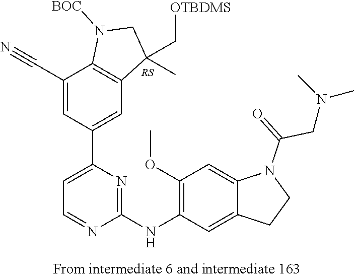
[RS].C1(C#N)=CC(C2=CC=NC(NC3=C(OC)C=C4C(=C3)CCN4C(=O)CN(C)C)=N2)=CC2=C1N([BOC])CC2(C)C[OTBDMS]
